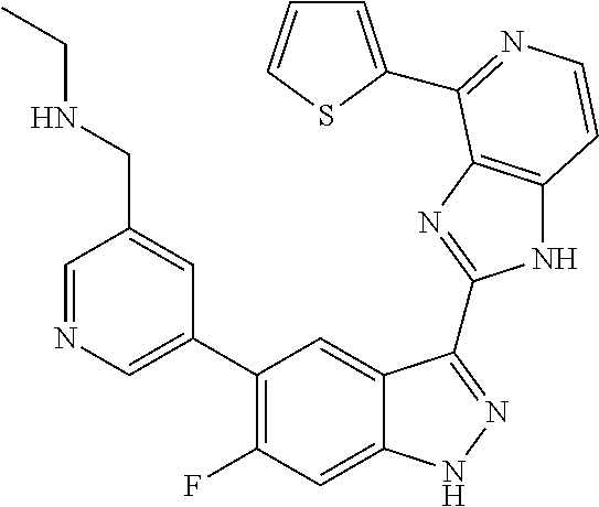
C1=C(C2=C(F)C=C3C(=C2)C(C2=NC4=C(N2)C=CN=C4C2=CC=CS2)=NN3)C=C(CNCC)C=N1
